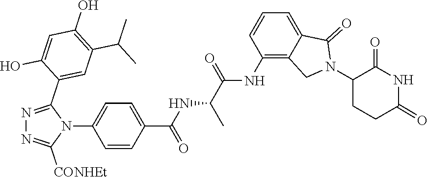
N1=C(C2=CC(C(C)C)=C(O)C=C2O)N(C2=CC=C(C(=O)NC(C)C(NC3=C4C(=CC=C3)C(=O)N(C3CCC(=O)NC3=O)C4)=O)C=C2)C([CONHEt])=N1
